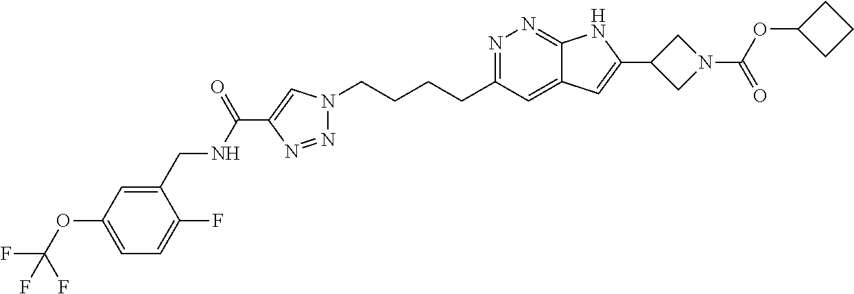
N1=C(CCCCN2N=NC(C(NCC3=CC(OC(F)(F)F)=CC=C3F)=O)=C2)C=C2C(=N1)NC(C1CN(C(OC3CCC3)=O)C1)=C2
